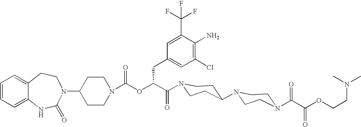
C12=CC=CC=C1NC(=O)N(C1CCN(C(OC(C(=O)N3CCC(N4CCN(C(C(OCCN(C)C)=O)=O)CC4)CC3)CC3=CC(Cl)=C(N)C(C(F)(F)F)=C3)=O)CC1)CC2
